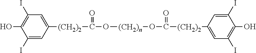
C1(I)=CC([(CH2)2]C(=O)O[(CH2)n]OC(=O)[(CH2)2]C2=CC(I)=C(O)C(I)=C2)=CC(I)=C1O
